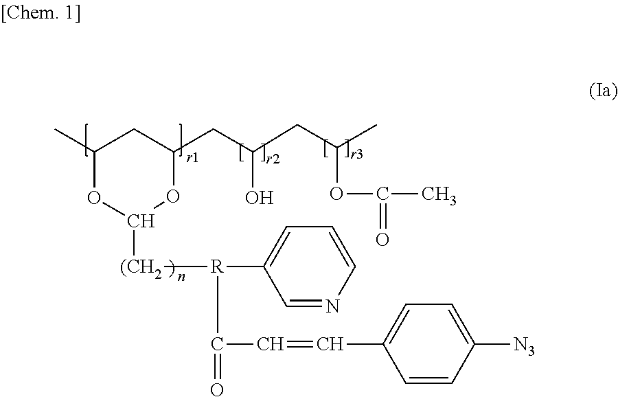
C1(C)OC([(CH2][R](C2=CC=CN=C2)C(=O)C=CC2=CC=C([N3])C=C2)OC(CC(CC(C)OC(=O)C)O)C1
